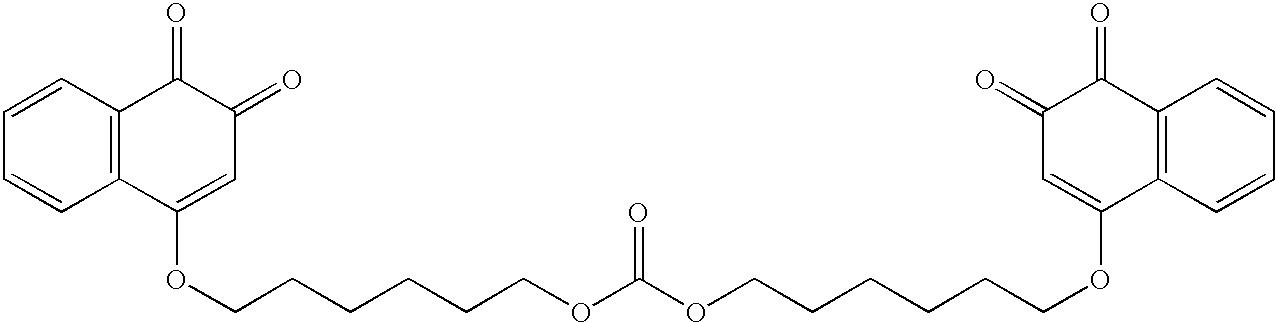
C1=CC2=C(C=C1)C(OCCCCCCOC(=O)OCCCCCCOC1=CC(=O)C(=O)C3=C1C=CC=C3)=CC(=O)C2=O
